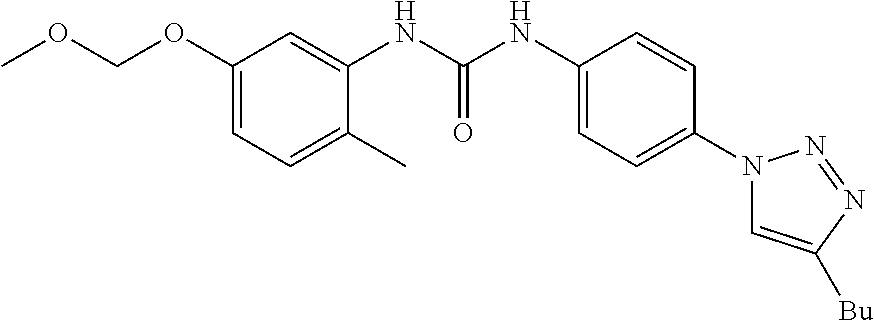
C1(OCOC)=CC=C(C)C(NC(NC2=CC=C(N3C=C([Bu])N=N3)C=C2)=O)=C1
